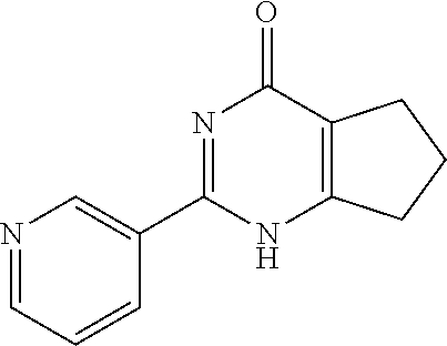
N1=CC=CC(C2=NC(=O)C3=C(N2)CCC3)=C1
